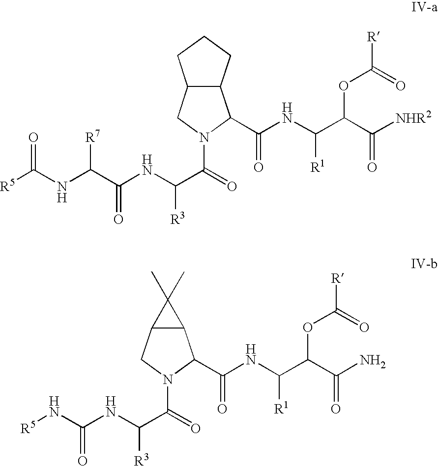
C12C(CCC1)C(C(NC(C(C([NHR2])=O)OC([R])=O)[R1])=O)N(C(=O)C(NC(C(NC([R5])=O)[R7])=O)[R3])C2.C12C(C(C(NC(C(C(N)=O)OC([R])=O)[R1])=O)N(C(=O)C(NC(N[R5])=O)[R3])C1)C2(C)C
